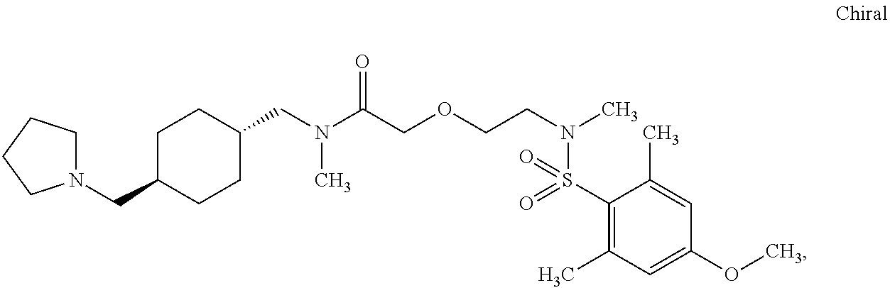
N1(CC2CCC(CN(C(COCCN(C)S(C3=C(C)C=C(OC)C=C3C)(=O)=O)=O)C)CC2)CCCC1
